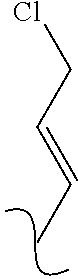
C(=CC)CCl
